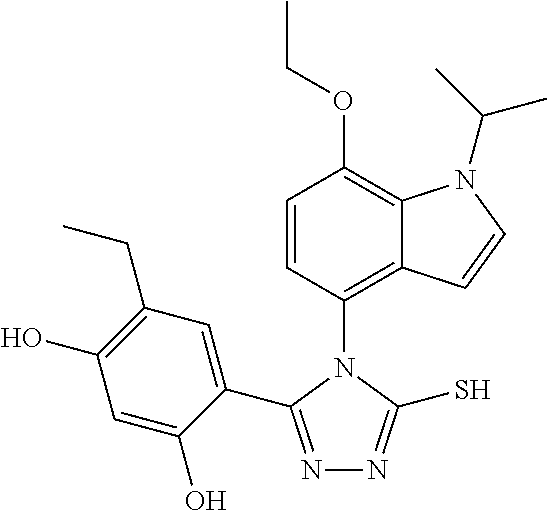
C1=CC(N2C(C3=CC(CC)=C(O)C=C3O)=NN=C2S)=C2C(=C1OCC)N(C(C)C)C=C2
